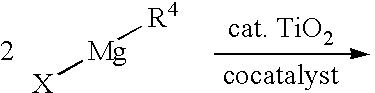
[X][Mg][R4]
